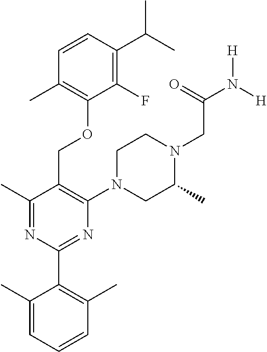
C1(F)=C(C(C)C)C=CC(C)=C1OCC1=C(N2CC(C)N(CC(N([H])[H])=O)CC2)N=C(C2=C(C)C=CC=C2C)N=C1C
